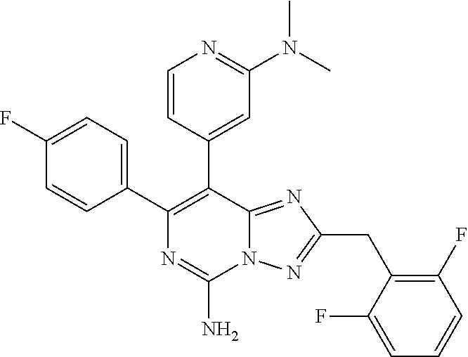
N12C(=NC(CC3=C(F)C=CC=C3F)=N1)C(C1=CC(N(C)C)=NC=C1)=C(C1=CC=C(F)C=C1)N=C2N
